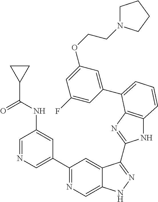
C1(C2=NC=C3C(=C2)C(C2=NC4=C(N2)C=CC=C4C2=CC(OCCN4CCCC4)=CC(F)=C2)=NN3)=CN=CC(NC(=O)C2CC2)=C1
